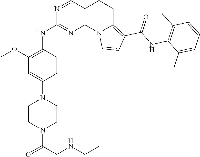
N1(C(=O)CNCC)CCN(C2=CC(OC)=C(NC3=NC4=C(CCC5=C(C(=O)NC6=C(C)C=CC=C6C)C=CN54)C=N3)C=C2)CC1
